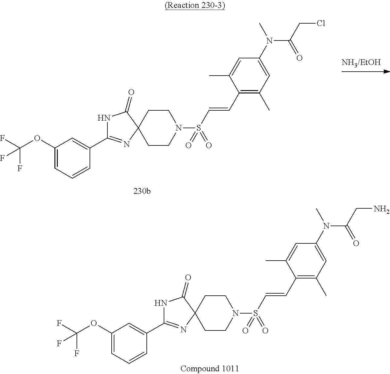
C1(OC(F)(F)F)=CC=CC(C2=NC3(C(=O)N2)CCN(S(C=CC2=C(C)C=C(N(C)C(CCl)=O)C=C2C)(=O)=O)CC3)=C1.C1(OC(F)(F)F)=CC=CC(C2=NC3(C(=O)N2)CCN(S(C=CC2=C(C)C=C(N(C(CN)=O)C)C=C2C)(=O)=O)CC3)=C1
